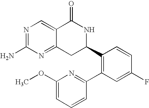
C12=NC(N)=NC=C1C(=O)NC(C1=C(C3=NC(OC)=CC=C3)C=C(F)C=C1)C2
